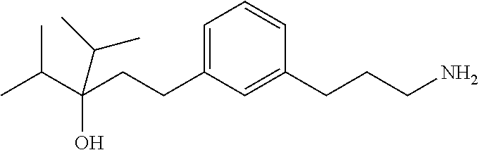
C1=C(CCC(C(C)C)(O)C(C)C)C=C(CCCN)C=C1
